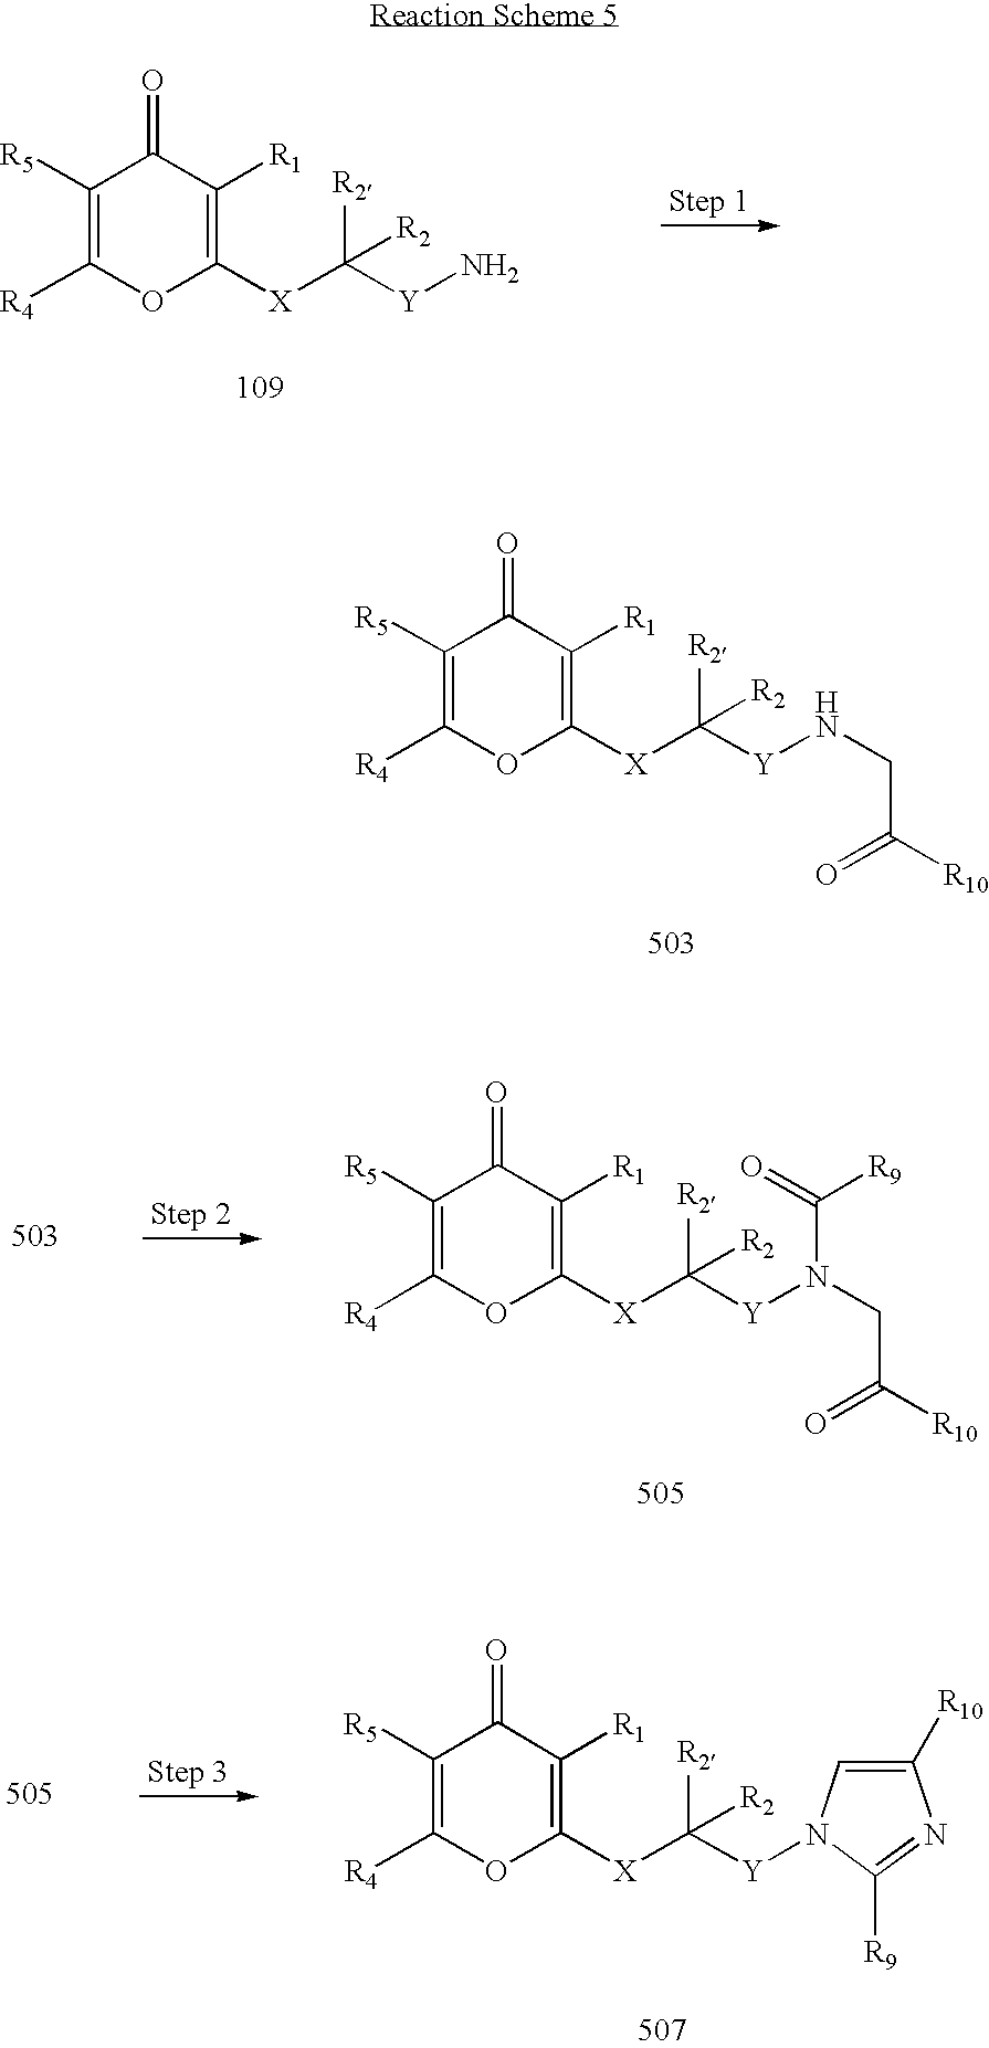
C1([R5])=C([R4])OC([X]C([Y]N)([R2])[R2])=C([R1])C1=O.C1([R5])=C([R4])OC([X]C([Y]NCC(=O)[R10])([R2])[R2])=C([R1])C1=O.C1([R5])=C([R4])OC([X]C([Y]N(CC(=O)[R10])C([R9])=O)([R2])[R2])=C([R1])C1=O.C1([R5])=C([R4])OC([X]C([Y]N2C=C([R10])N=C2[R9])([R2])[R2])=C([R1])C1=O
